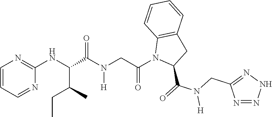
C1(NC(C(N(CC(N2C(C(=O)N(CC3=NNN=N3)[H])CC3=C2C=CC=C3)=O)[H])=O)C(C)CC)=NC=CC=N1
